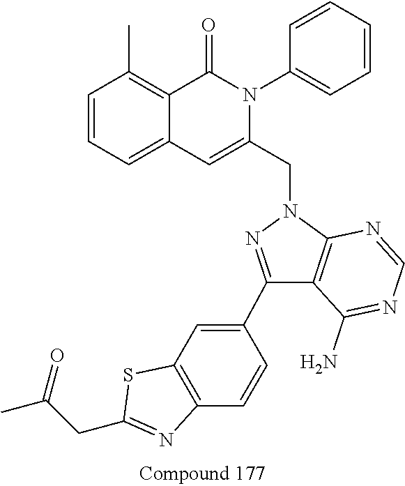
C1=CC=C2C(=C1C)C(=O)N(C1=CC=CC=C1)C(CN1N=C(C3=CC4=C(C=C3)N=C(CC(C)=O)S4)C3=C1N=CN=C3N)=C2
